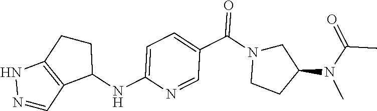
C1(NC2=CC=C(C(N3CCC(N(C(=O)C)C)C3)=O)C=N2)CCC2=C1C=NN2
